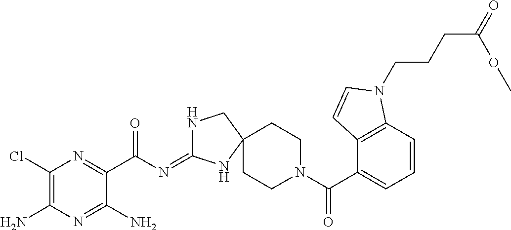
C1(Cl)=C(N)N=C(N)C(C(N=C2NCC3(N2)CCN(C(C2=CC=CC4=C2C=CN4CCCC(OC)=O)=O)CC3)=O)=N1
